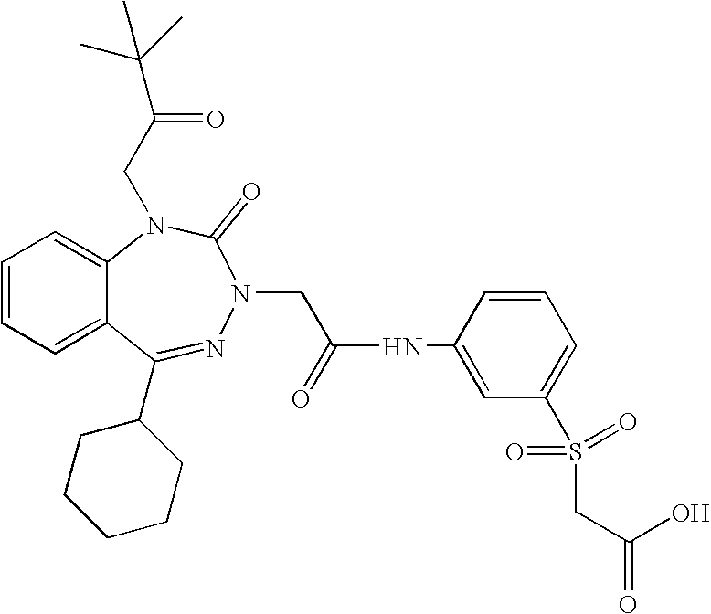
C1=CC=C2C(=C1)N(CC(=O)C(C)(C)C)C(=O)N(CC(NC1=CC(S(CC(=O)O)(=O)=O)=CC=C1)=O)N=C2C1CCCCC1
